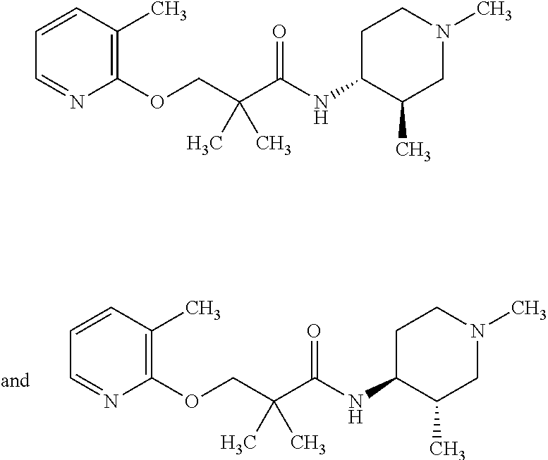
C1=CC=NC(OCC(C(NC2C(C)CN(C)CC2)=O)(C)C)=C1C.C1=CC=NC(OCC(C(NC2C(C)CN(C)CC2)=O)(C)C)=C1C
